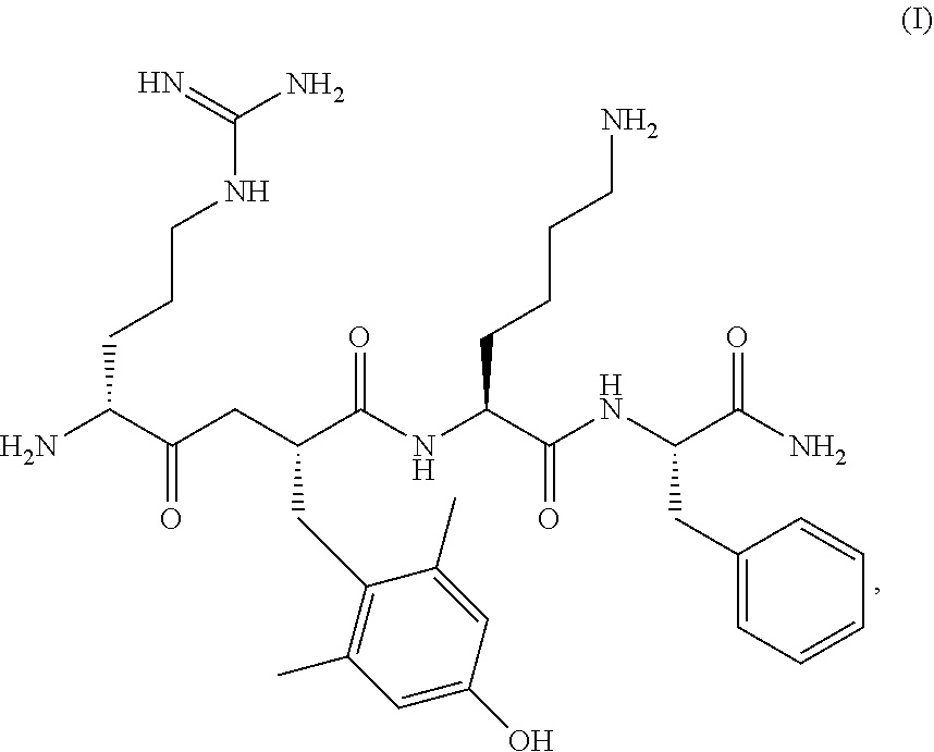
NC(C(CC(C(NC(C(NC(C(N)=O)CC1=CC=CC=C1)=O)CCCCN)=O)CC1=C(C)C=C(O)C=C1C)=O)CCCNC(N)=N
